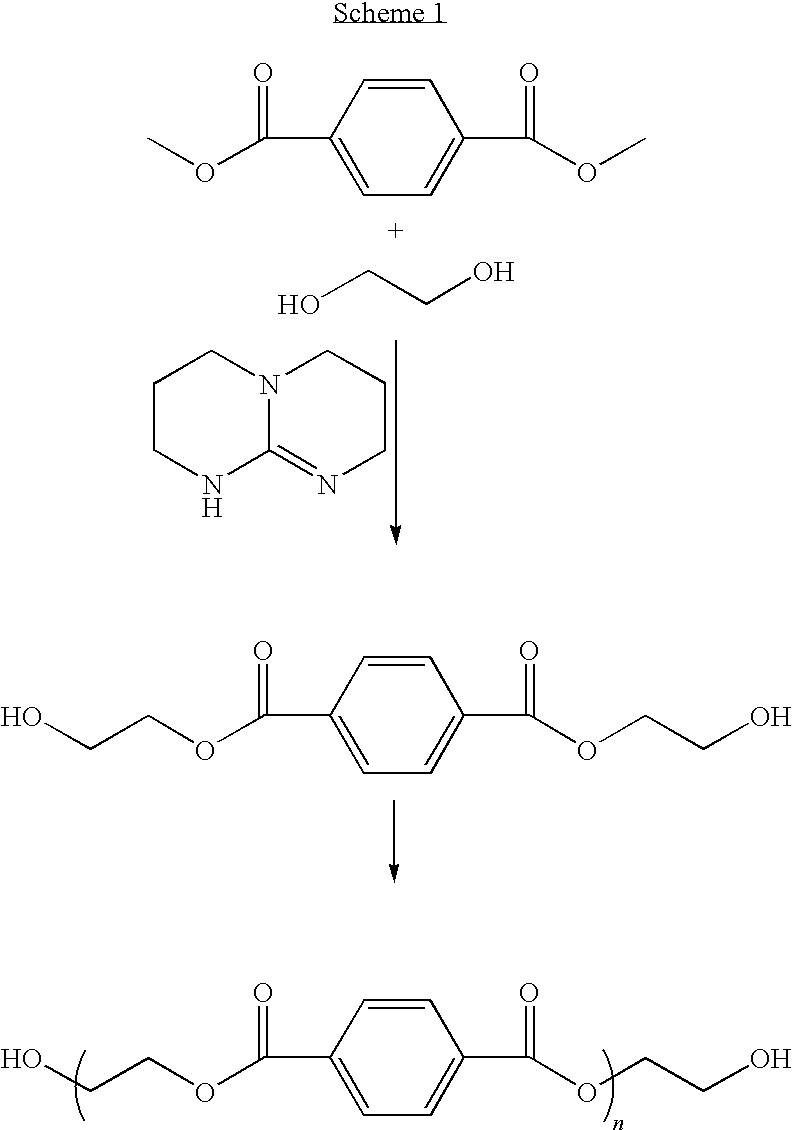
C1=CC(C(=O)OC)=CC=C1C(OC)=O.OCCO.C1CNC2=NCCCN2C1.C1=CC(C(=O)OCCO)=CC=C1C(OCCO)=O.C1=CC(C(=O)OCCO)=CC=C1C(OCCO)=O
